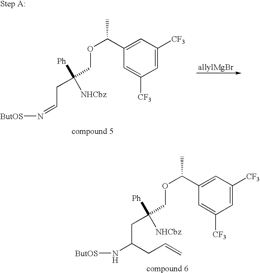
C1=C([CF3])C=C(C(OCC(CC(N[ButOS])CC=C)([Ph])[NHCbz])C)C=C1[CF3].C1=C([CF3])C=C(C(OCC(CC=N[ButOS])([Ph])[NHCbz])C)C=C1[CF3]
